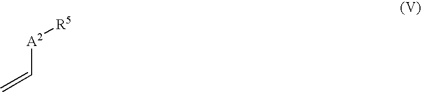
C([A2][R5])=C
